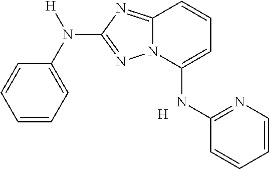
C1=CC=C(N([H])C2=NN3C(=N2)C=CC=C3NC2=NC=CC=C2)C=C1.[H]
